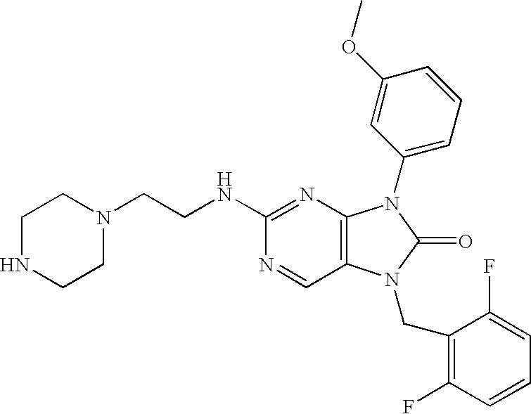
N1=CC2=C(N=C1NCCN1CCNCC1)N(C1=CC=CC(OC)=C1)C(=O)N2CC1=C(F)C=CC=C1F
